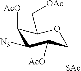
[N3]C1C([AcO])C(C[OAc])OC([SAc])C1[AcO]
